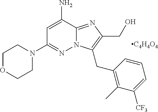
N12C(=NC(CO)=C1CC1=C(C)C([CF3])=CC=C1)C(N)=CC(N1CCOCC1)=N2.[C4H4O4]
